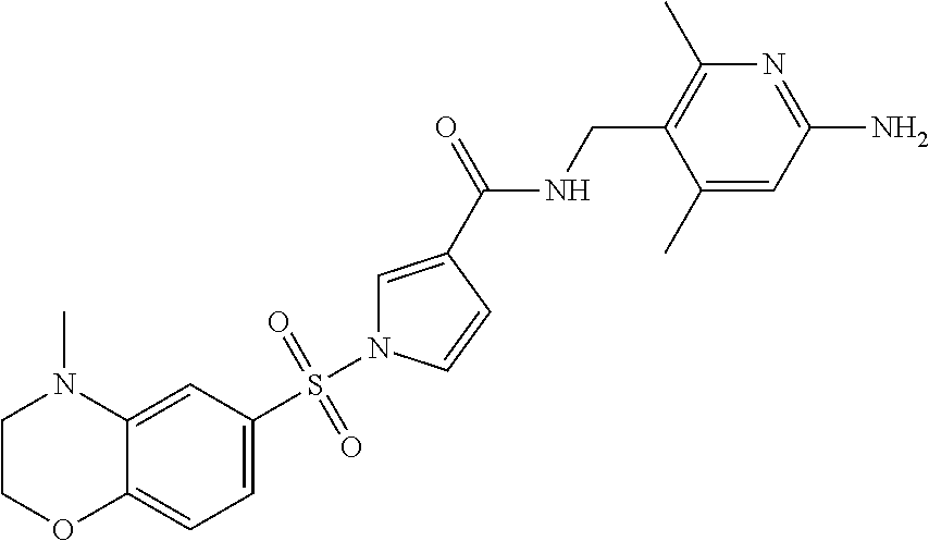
C1=CN(S(=O)(=O)C2=CC=C3C(=C2)N(C)CCO3)C=C1C(=O)NCC1=C(C)N=C(N)C=C1C
